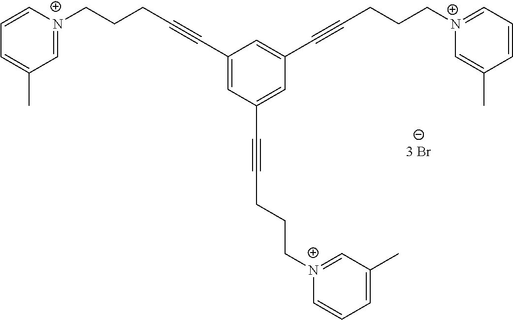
C1=[N+](CCCC#CC2=CC(C#CCCC[N+]3=CC(C)=CC=C3)=CC(C#CCCC[N+]3=CC=CC(C)=C3)=C2)C=CC=C1C
